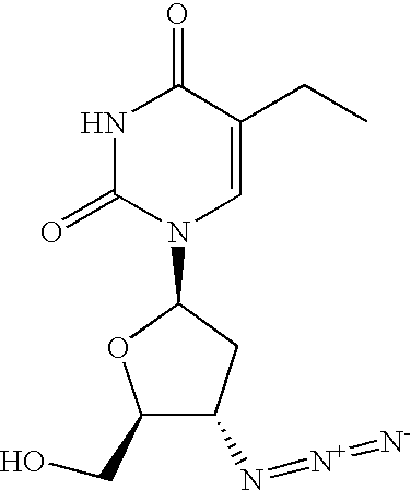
C1(CO)C(N=[N+]=[N-])CC(N2C=C(CC)C(=O)NC2=O)O1
